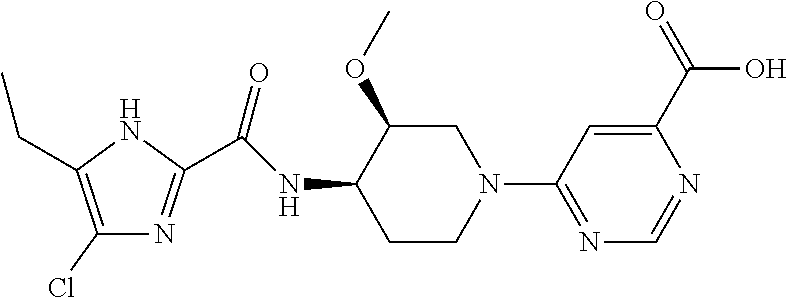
C1(Cl)=C(CC)NC(C(NC2C(OC)CN(C3=NC=NC(C(=O)O)=C3)CC2)=O)=N1
